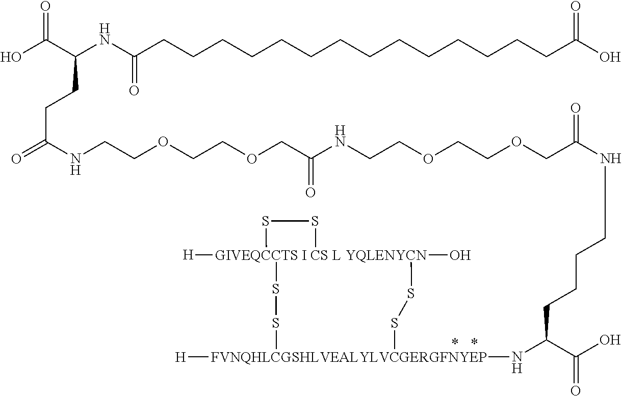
OC(C(NC(CCCCCCCCCCCCCCC(O)=O)=O)CCC(=O)NCCOCCOCC(NCCOCCOCC(NCCCCC(C(O)=O)N[FVNQHLCGSHLVEALYLVCGERGFNYEP]1([H])SS[GIVEQCCTS I CS L YQLENYCN]2(O)([H])(SS1)SS2)=O)=O)=O
